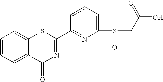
C1=CC=C(S(CC(O)=O)=O)N=C1C1=NC(=O)C2=CC=CC=C2S1
